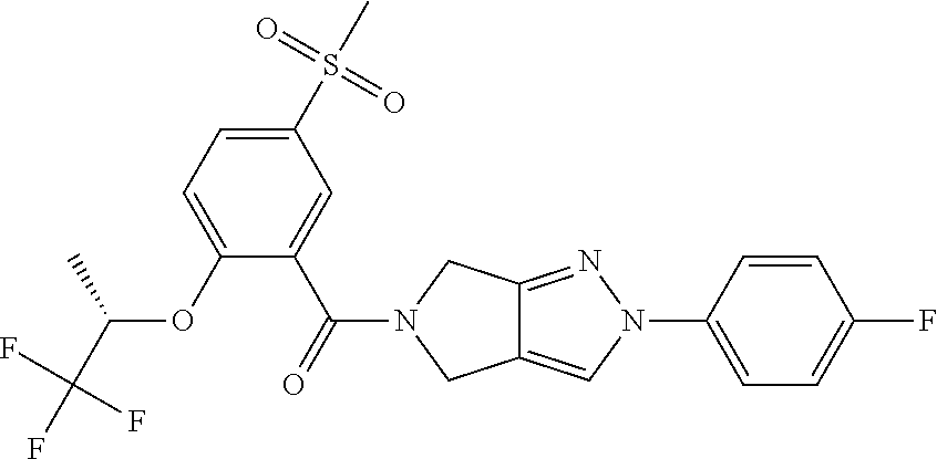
C1(S(C)(=O)=O)=CC=C(OC(C(F)(F)F)C)C(C(=O)N2CC3=CN(C4=CC=C(F)C=C4)N=C3C2)=C1
